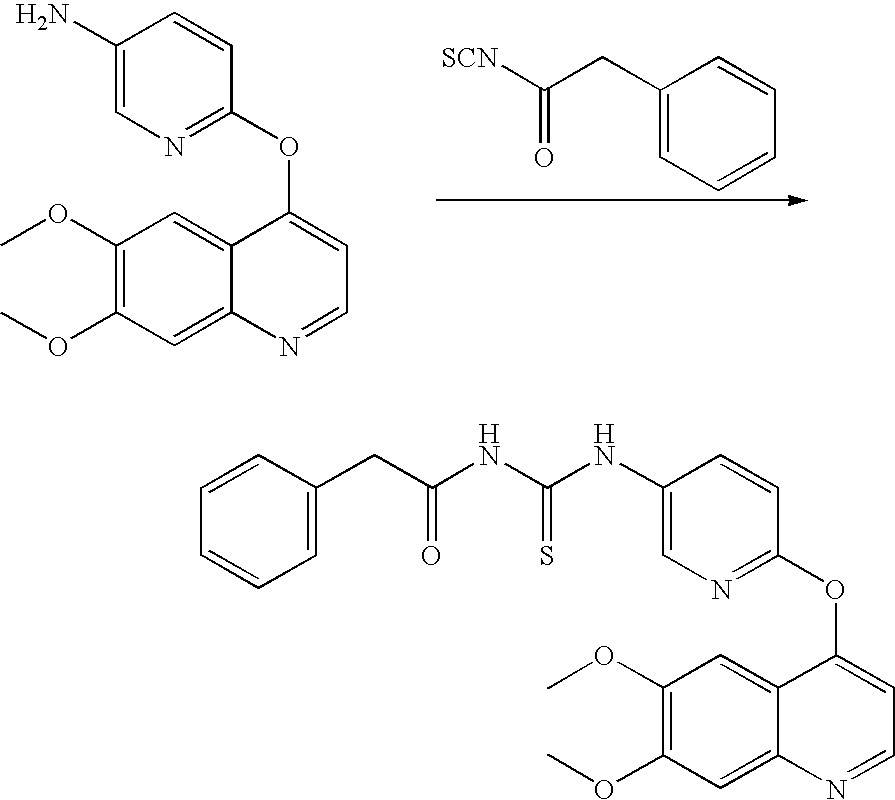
COC1=C(OC)C=C2C(=C1)C(OC1=NC=C(N)C=C1)=CC=N2.C1(CC([SCN])=O)=CC=CC=C1.C1=CC=C(CC(NC(NC2=CN=C(OC3=CC=NC4=CC(OC)=C(OC)C=C34)C=C2)=S)=O)C=C1
